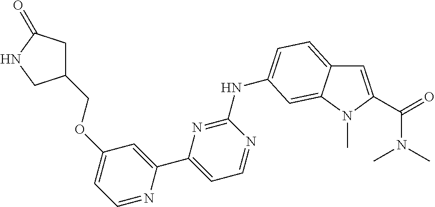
C1C(=O)NCC1COC1=CC=NC(C2=CC=NC(NC3=CC=C4C=C(C(N(C)C)=O)N(C)C4=C3)=N2)=C1
